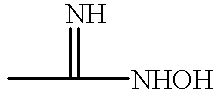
CC([NHOH])=N
